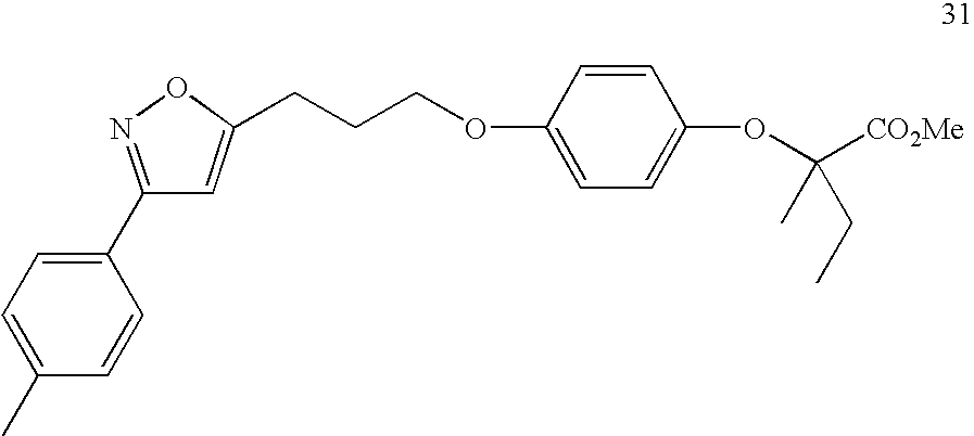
C1(C2=CC=C(C)C=C2)=NOC(CCCOC2=CC=C(OC([CO2Me])(C)CC)C=C2)=C1
